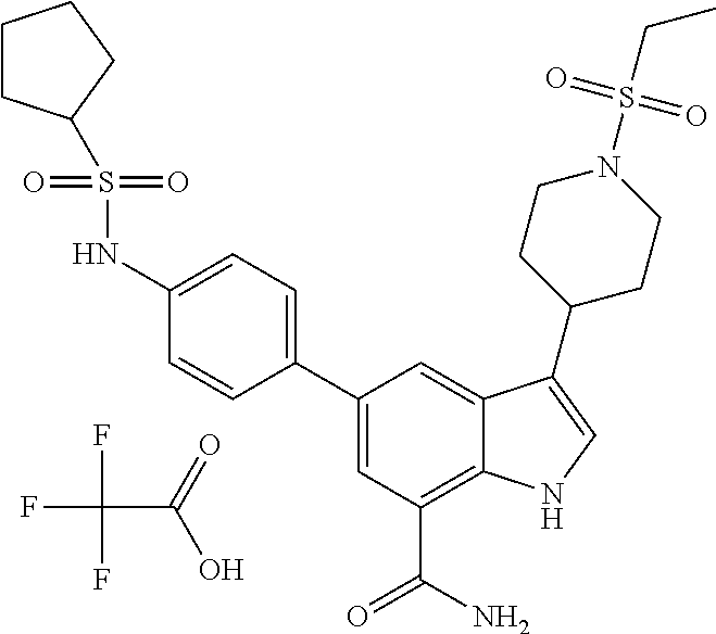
C1(C2=CC(C(N)=O)=C3C(=C2)C(C2CCN(S(CC)(=O)=O)CC2)=CN3)=CC=C(NS(=O)(=O)C2CCCC2)C=C1.FC(C(=O)O)(F)F
